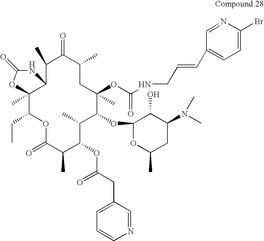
C12(C)C(CC)OC(=O)C(C)C(OC(CC3=CC=CN=C3)=O)C(C)C(OC3OC(C)CC(N(C)C)C3O)C(C)(OC(NCC=CC3=CC=C(Br)N=C3)=O)CC(C)C(=O)C(C)C1NC(=O)O2
